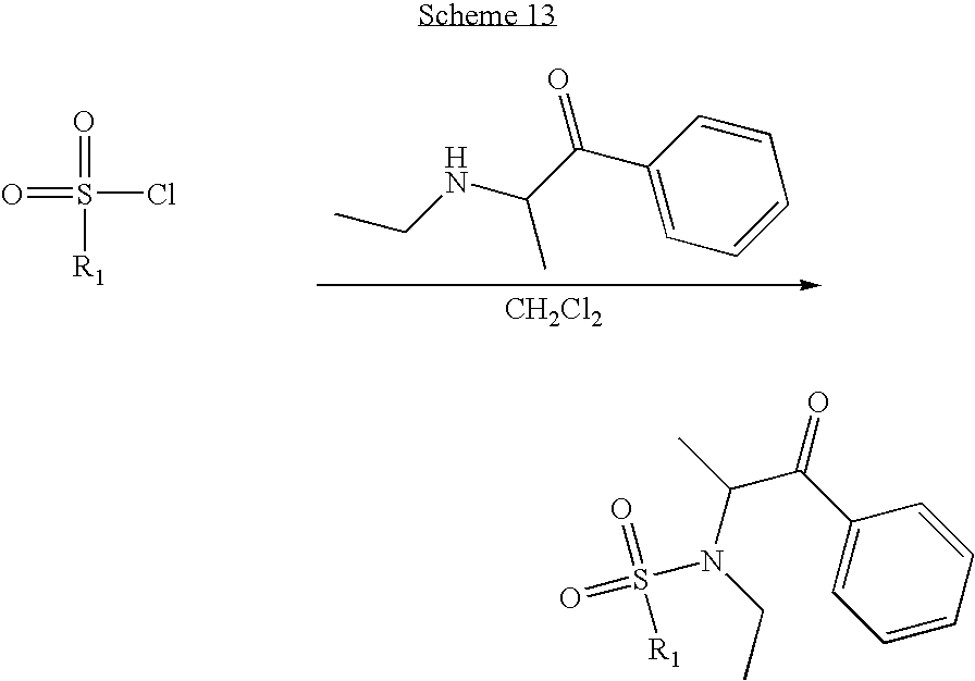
C1(C(C(C)NCC)=O)=CC=CC=C1.[CH2Cl2].O=S(=O)(Cl)[R1].C1=C(C(C(C)N(CC)S(=O)([R1])=O)=O)C=CC=C1
